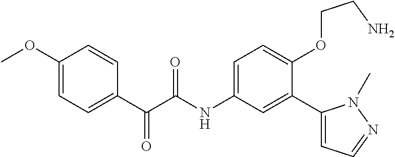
C1=C(C(=O)C(=O)NC2=CC=C(OCCN)C(C3=CC=NN3C)=C2)C=CC(OC)=C1
